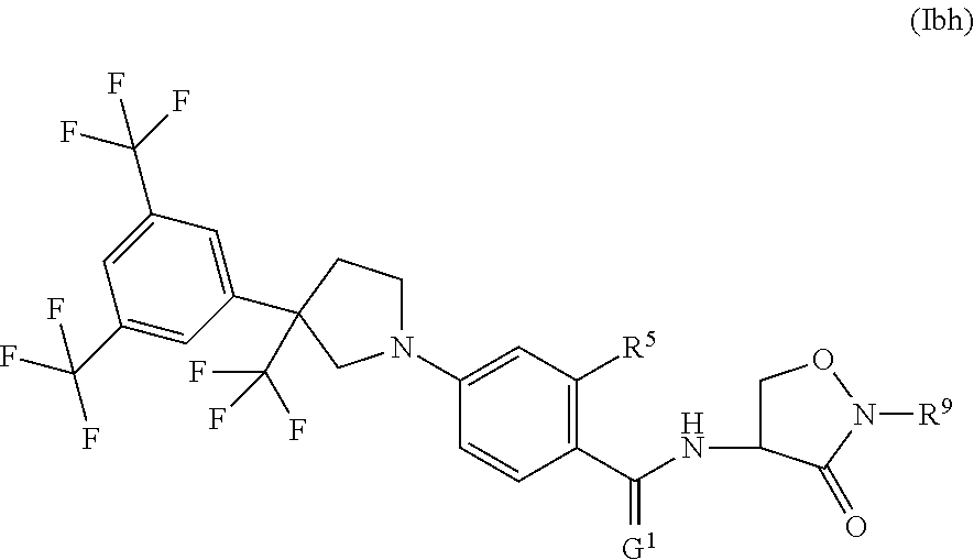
N1(C2=CC([R5])=C(C(=[G1])NC3CON([R9])C3=O)C=C2)CCC(C2=CC(C(F)(F)F)=CC(C(F)(F)F)=C2)(C(F)(F)F)C1
